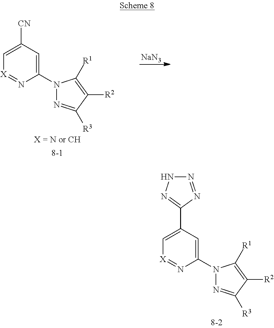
C1=C(C2=NNN=N2)C=C(N2N=C([R3])C([R2])=C2[R1])N=[X]1.[NaN3].C1=C([CN])C=C(N2N=C([R3])C([R2])=C2[R1])N=[X]1
